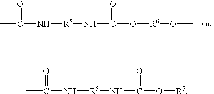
CC(N[R5]NC(=O)O[R6]OC)=O.CC(N[R5]NC(=O)O[R7])=O
